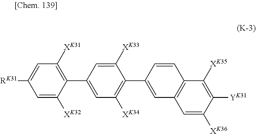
C1=C([XK32])C(C2=CC([XK34])=C(C3=CC4=C(C=C3)C([XK35])=C([YK31])C([XK36])=C4)C([XK33])=C2)=C([XK31])C=C1[RK31]
